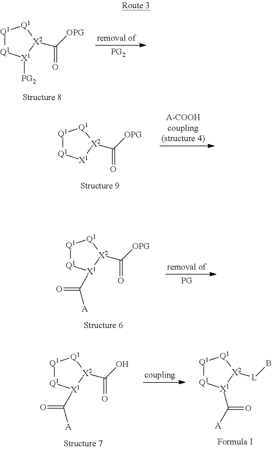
[Q1]1[Q1][X1]([PG2])[X2](C([OPG])=O)[Q1]1.[Q1]1[Q1][X1](C(=O)[A])[X2](C([OPG])=O)[Q1]1.[Q1]1[Q1][X1](C(=O)[A])[X2](C(O)=O)[Q1]1.[Q1]1[Q1][X1](C([A])=O)[X2]([L]B)[Q1]1.[Q1]1[Q1][X1][X2](C([OPG])=O)[Q1]1
